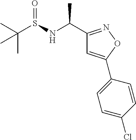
C1(C(NS(C(C)(C)C)=O)C)=NOC(C2=CC=C(Cl)C=C2)=C1
